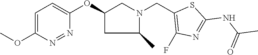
C1=C(OC)N=NC(OC2CC(C)N(CC3=C(F)N=C(NC(C)=O)S3)C2)=C1
